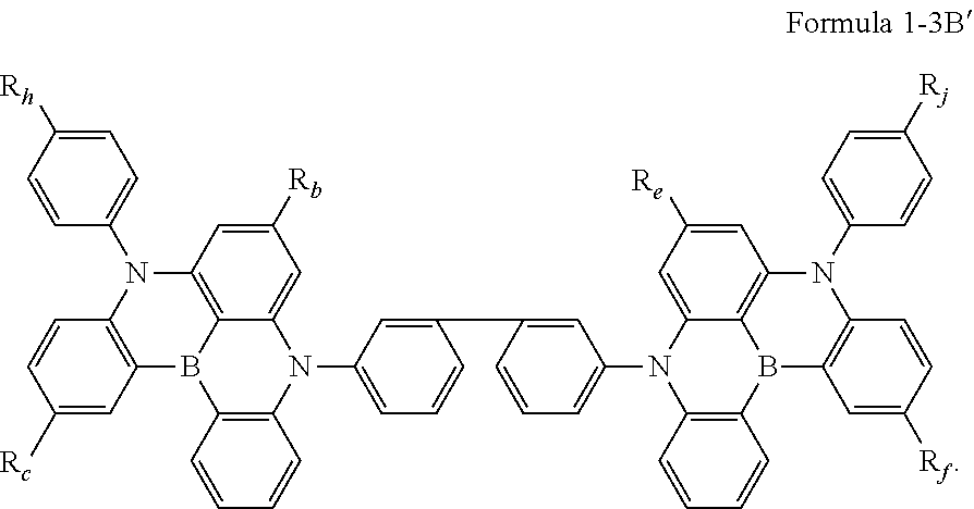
C1=CC=CC2=C1B1C3=C(C=C([Rb])C=C3N2C2=CC=CC(C3=CC(N4C5=C(C=CC=C5)B5C6=C(C=C([Re])C=C46)N(C4=CC=C([Rj])C=C4)C4=C5C=C([Rf])C=C4)=CC=C3)=C2)N(C2=CC=C([Rh])C=C2)C2=C1C=C([Rc])C=C2
